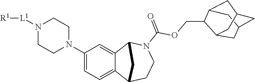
C12CC3CC(C1)CC(C2)C3COC(N1CCC2C3=CC=C(N4CCN([L1][R1])CC4)C=C3C1C2)=O
